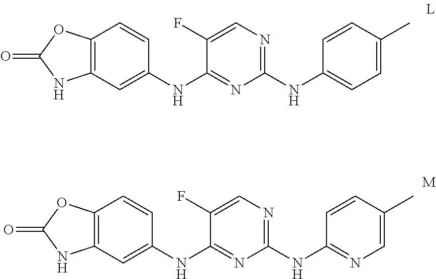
C1=CC2=C(C=C1NC1=NC(NC3=CC=C(C)C=C3)=NC=C1F)NC(=O)O2.C1=CC2=C(C=C1NC1=NC(NC3=NC=C(C)C=C3)=NC=C1F)NC(=O)O2
